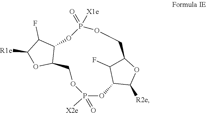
[R2e]C1OC2C(F)C1OP(=O)([X2e])OCC1C(OP(=O)([X1e])OC2)C(F)C([R1e])O1
